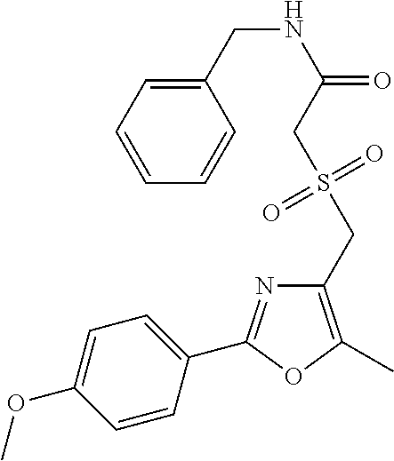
C1=CC(C2=NC(CS(=O)(=O)CC(=O)NCC3=CC=CC=C3)=C(C)O2)=CC=C1OC
